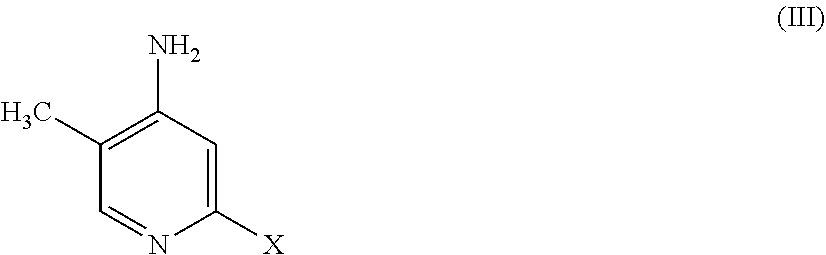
C1([X])=CC(N)=C(C)C=N1
